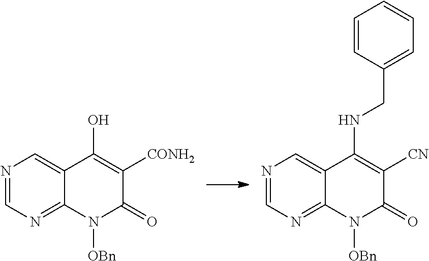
N1=CN=C2C(=C1)C(O)=C([CONH2])C(=O)N2[OBn].N1=CN=C2C(=C1)C(NCC1=CC=CC=C1)=C([CN])C(=O)N2[OBn]
